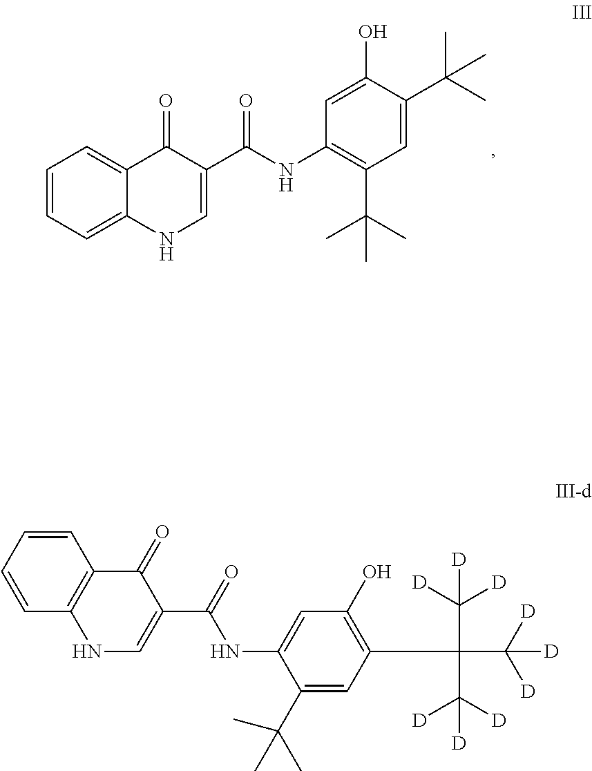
C1=CC=C2C(=C1)C(=O)C(C(NC1=C(C(C)(C)C)C=C(C(C)(C)C)C(O)=C1)=O)=CN2.C1=CC2=C(C=C1)C(=O)C(C(=O)NC1=CC(O)=C(C(C([D])([D])[D])(C([D])([D])[D])C([D])([D])[D])C=C1C(C)(C)C)=CN2
